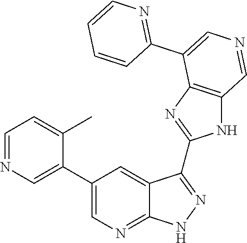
C1=NC=C(C2=CN=C3C(=C2)C(C2=NC4=C(N2)C=NC=C4C2=NC=CC=C2)=NN3)C(C)=C1
